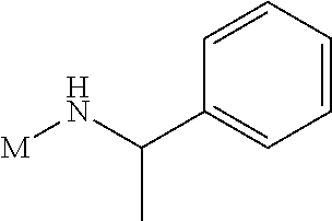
C1(C(N[M])C)=CC=CC=C1
